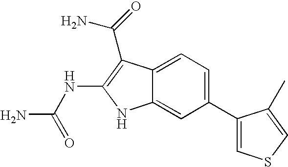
C1(C2=CSC=C2C)=CC=C2C(=C1)NC(NC(N)=O)=C2C(N)=O
